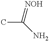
[NOH]=C(N)C
